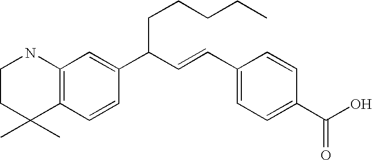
C1CC(C)(C)C2=C(N1)C=C(C(C=CC1=CC=C(C(O)=O)C=C1)CCCCC)C=C2
